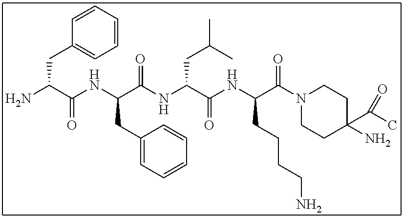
C1=CC=CC(CC(N)C(NC(C(NC(C(NC(C(N2CCC(N)(C(C)=O)CC2)=O)CCCCN)=O)CC(C)C)=O)CC2=CC=CC=C2)=O)=C1
